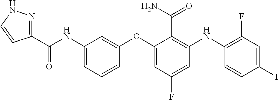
C1(C(NC2=CC=CC(OC3=CC(F)=CC(NC4=C(F)C=C(I)C=C4)=C3C(N)=O)=C2)=O)=NNC=C1
